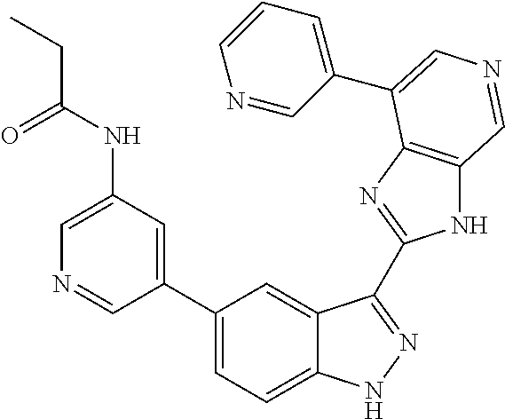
C(NC1=CN=CC(C2=CC=C3C(=C2)C(C2=NC4=C(N2)C=NC=C4C2=CC=CN=C2)=NN3)=C1)(=O)CC
